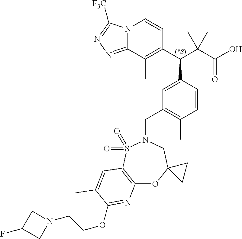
N12C(=NN=C1[F3C])C(C)=C(C(C(C(O)=O)(C)C)C1=CC(CN3CC4(OC5=C(S3(=O)=O)C=C(C)C(OCCN3CC(F)C3)=N5)CC4)=C(C)C=C1)C=C2
